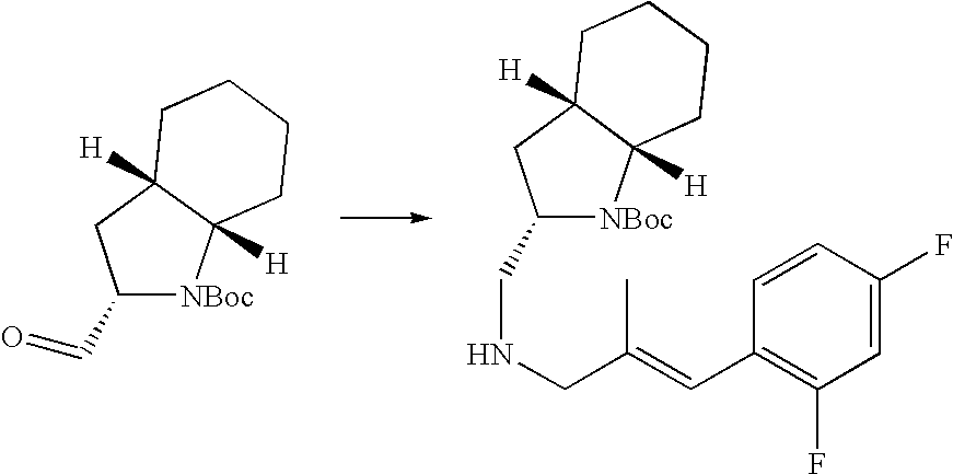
C1(C=O)[NBoc]C2([H])C([H])(C1)CCCC2.C1(CNCC(=CC2=C(F)C=C(F)C=C2)C)[NBoc]C2([H])C([H])(C1)CCCC2
